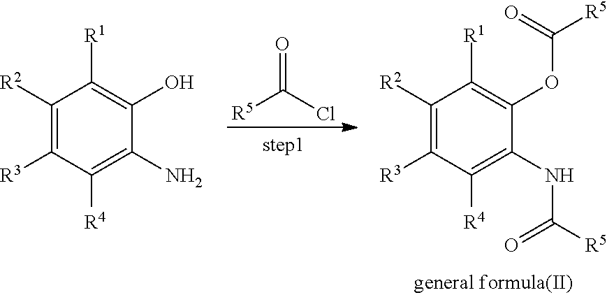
C1([R2])=C([R3])C([R4])=C(N)C(O)=C1[R1].[R5]C(Cl)=O.C1([R2])=C([R3])C([R4])=C(NC([R5])=O)C(OC([R5])=O)=C1[R1]
